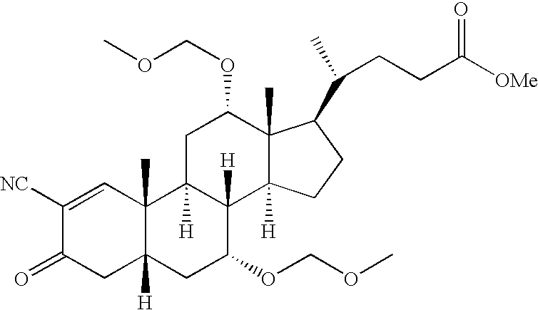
C1([NC])=CC2(C)C([H])(CC1=O)CC(OCOC)C1([H])C2([H])CC(OCOC)C2(C)C1([H])CCC2C(C)CCC([OMe])=O
